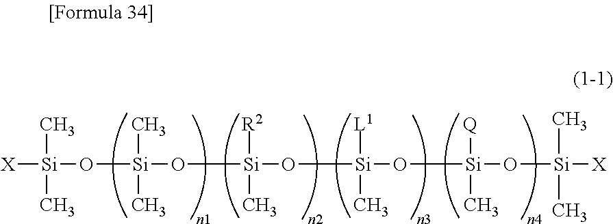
[X][Si](C)(C)O[Si](O[Si](O[Si](O[Si](O[Si]([X])(C)C)([Q])C)([L1])C)([R2])C)(C)C
